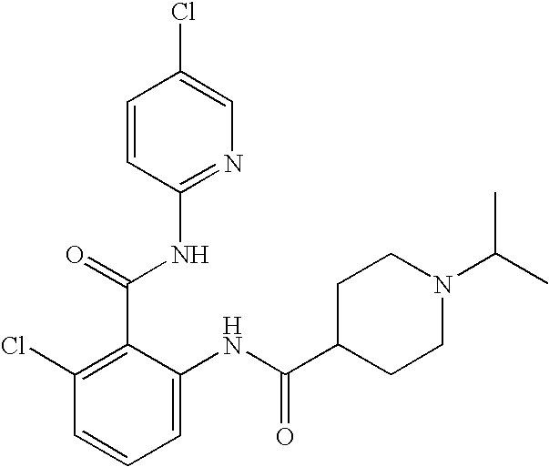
C1(C(=O)NC2=NC=C(Cl)C=C2)=C(Cl)C=CC=C1NC(C1CCN(C(C)C)CC1)=O
